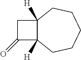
C1(=O)C2([H])C([H])(C1)CCCCC2
